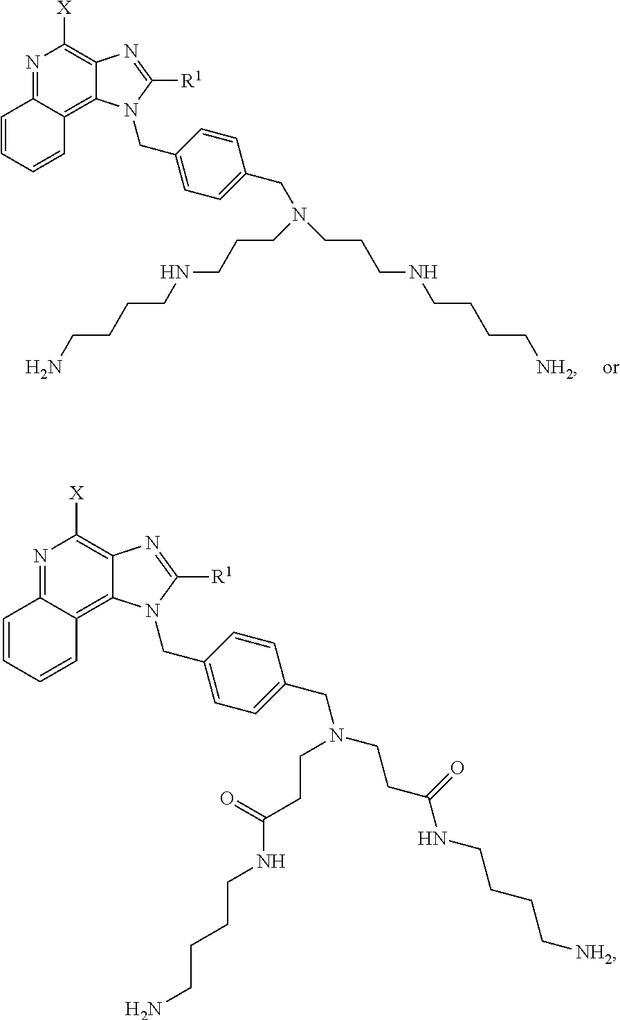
N1=C2C(=C3C(=C1[X])N=C([R1])N3CC1=CC=C(CN(CCCNCCCCN)CCCNCCCC[NH2])C=C1)C=CC=C2.N1=C2C(=C3C(=C1[X])N=C([R1])N3CC1=CC=C(CN(CCC(NCCCC[NH2])=O)CCC(NCCCCN)=O)C=C1)C=CC=C2
